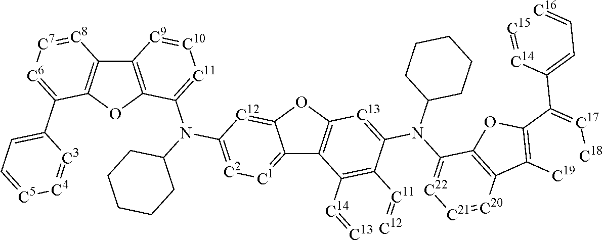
C12=[C1][C2]=C(N(C3=[C11][C10]=[C9]C4=C3OC3=C4[C8]=[C7][C6]=C3C3=CC=[C5][C4]=[C3]3)C3CCCCC3)[C12]=C1OC1=C2C([C14]=[C13])=C([C11]=[C12])C(N(C2CCCCC2)C2=[C22][C21]=[C20]C3=C2OC(C(=[C17][C18])C([C14]=[C15])=CC=[C16])=C3[C19])=[C13]1
